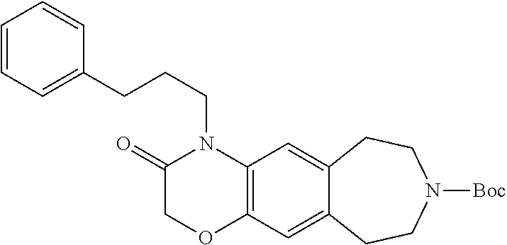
C(CN1C(=O)COC2=C1C=C1C(=C2)CCN([Boc])CC1)CC1=CC=CC=C1
